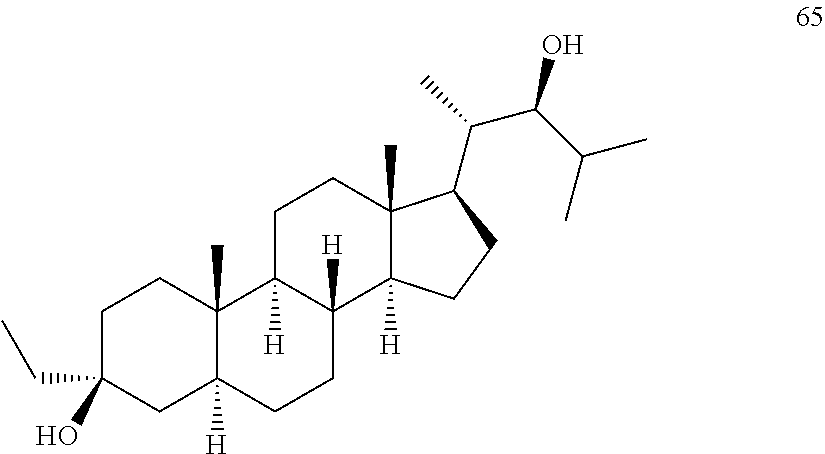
C1C(CC)(O)CC2([H])C(C)(C1)C1([H])C([H])(CC2)C2([H])C(C)(CC1)C(C(C)C(C(C)C)O)CC2
